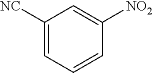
C1([NC])=CC=CC([NO2])=C1
